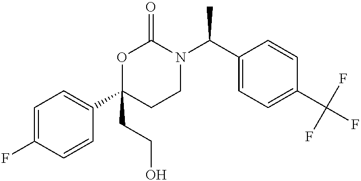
C1=C(F)C=CC(C2(CCO)CCN(C(C3=CC=C(C(F)(F)F)C=C3)C)C(=O)O2)=C1
